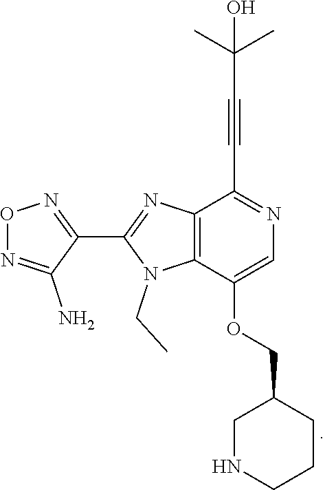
C12=C(C(OCC3CNCCC3)=CN=C1C#CC(C)(C)O)N(CC)C(C1=NON=C1N)=N2
